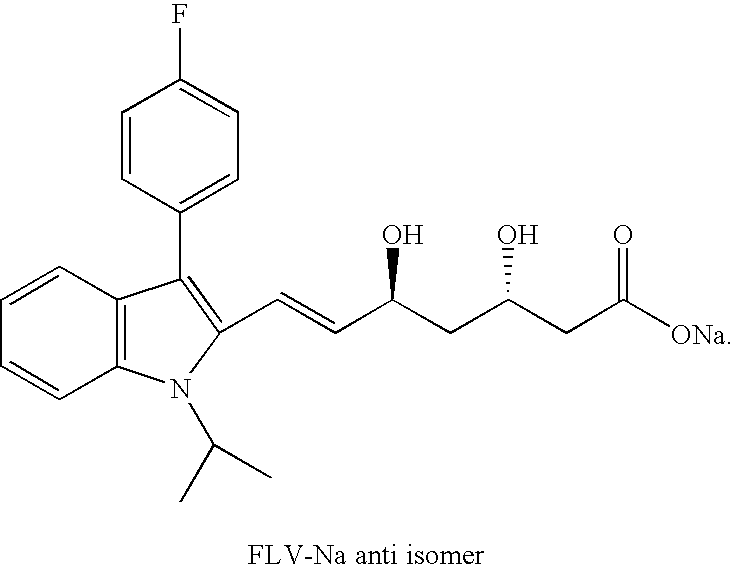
C1=CC=CC2=C1C(C1=CC=C(F)C=C1)=C(C=CC(CC(CC([ONa])=O)O)O)N2C(C)C
